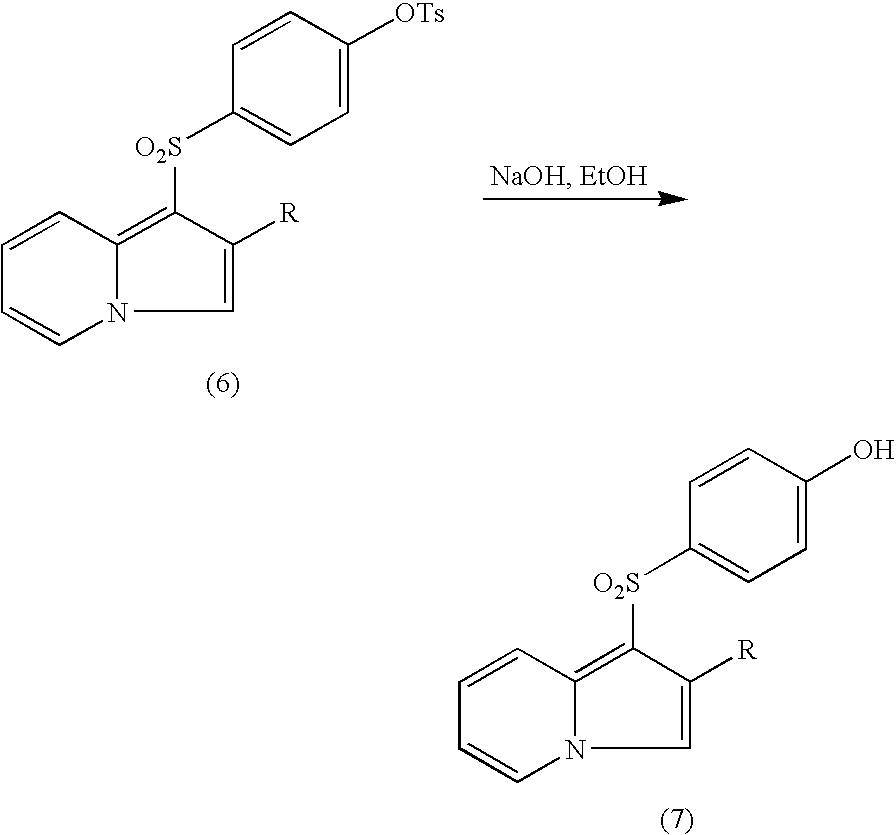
C1=C([R])C([O2S]C2=CC=C([OTs])C=C2)=C2N1C=CC=C2.C1=C([R])C([O2S]C2=CC=C(O)C=C2)=C2N1C=CC=C2
